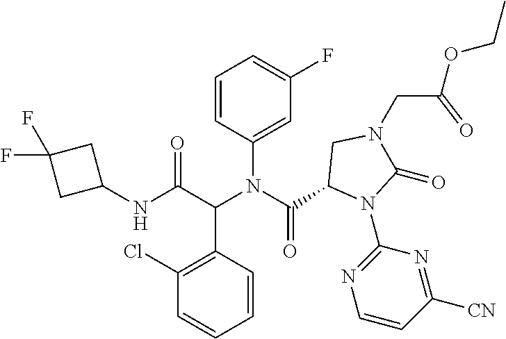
N(C(C(N(C(=O)C1N(C2=NC=CC([CN])=N2)C(=O)N(CC(OCC)=O)C1)C1=CC(F)=CC=C1)C1=C(Cl)C=CC=C1)=O)C1CC(F)(F)C1
